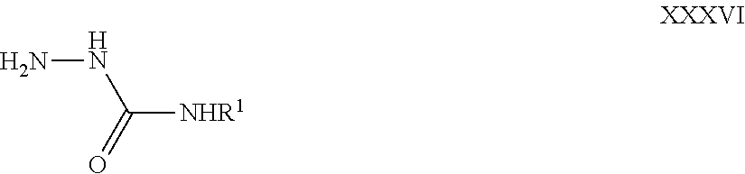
NNC(=O)[NHR1]
